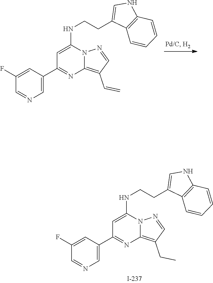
C12=C(C=C)C=NN1C(NCCC1=CNC3=C1C=CC=C3)=CC(C1=CN=CC(F)=C1)=N2.C12=C(CC)C=NN1C(NCCC1=CNC3=C1C=CC=C3)=CC(C1=CN=CC(F)=C1)=N2
